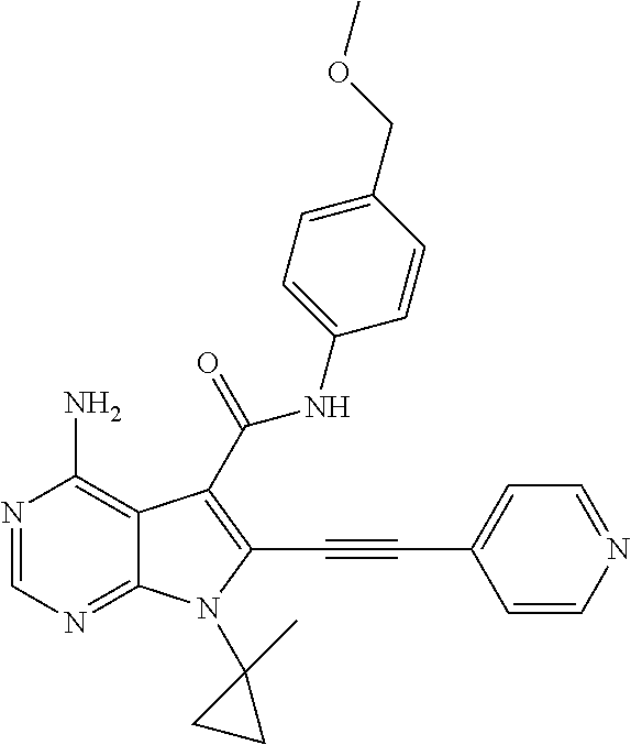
N1=CN=C2C(=C1N)C(C(NC1=CC=C(COC)C=C1)=O)=C(C#CC1=CC=NC=C1)N2C1(C)CC1
